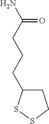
C1C(CCCC(N)=O)SSC1
